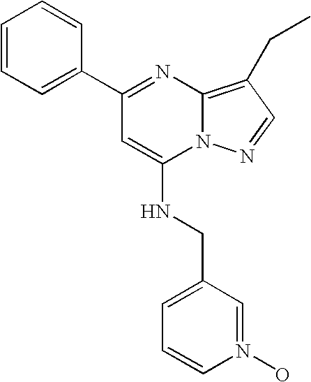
C1=CC=C(C2=NC3=C(CC)C=NN3C(NCC3=CC=CN(O)=C3)=C2)C=C1
